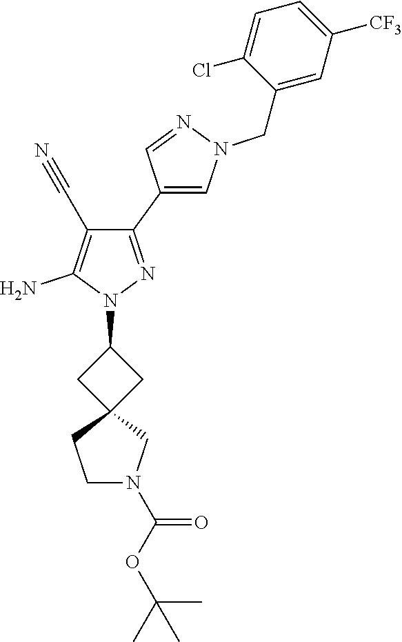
C1(C2=CN(CC3=CC([CF3])=CC=C3Cl)N=C2)=NN(C2CC3(C2)CCN(C(OC(C)(C)C)=O)C3)C(N)=C1C#N
